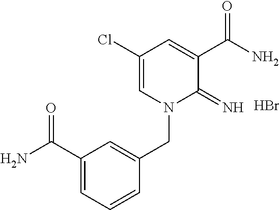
C1(Cl)=CN(CC2=CC(C(=O)N)=CC=C2)C(=N)C(C(N)=O)=C1.Br
